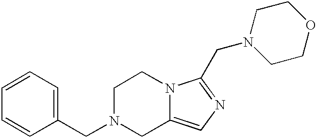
C1N(CC2=CC=CC=C2)CC2=CN=C(CN3CCOCC3)N2C1
